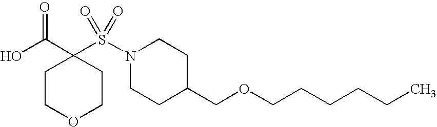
OC(C1(S(N2CCC(COCCCCCC)CC2)(=O)=O)CCOCC1)=O
